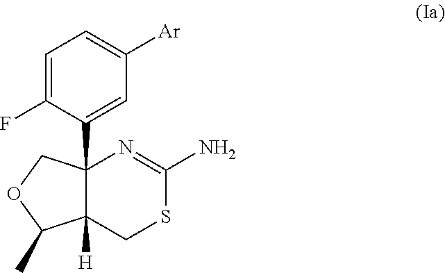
C1(C23C([H])(C(C)OC2)CSC(N)=N3)=CC([Ar])=CC=C1F
